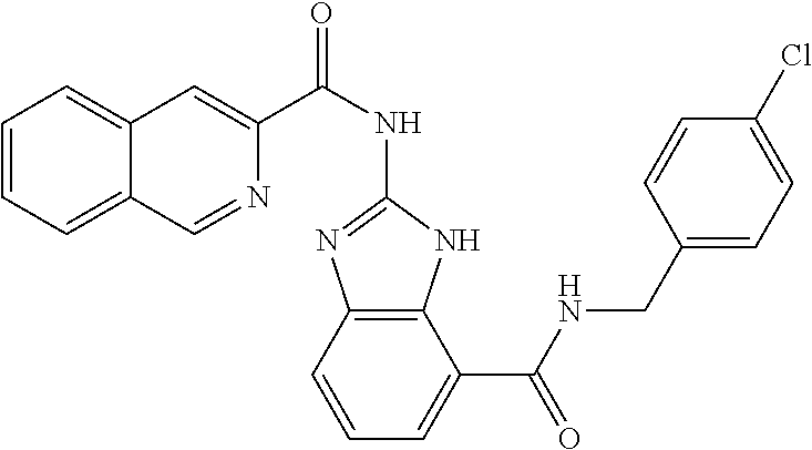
C1=CC=C2C(=C1)C=C(C(NC1=NC3=C(N1)C(C(NCC1=CC=C(Cl)C=C1)=O)=CC=C3)=O)N=C2
